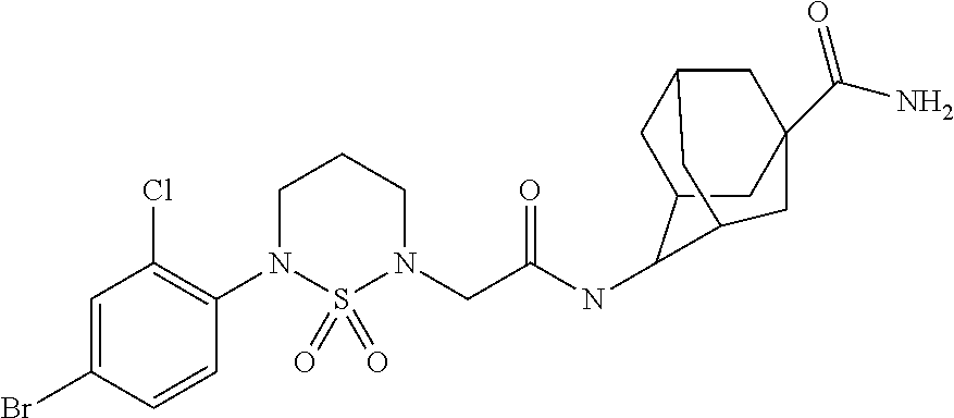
C1=C(Br)C=CC(N2S(=O)(=O)N(CC(NC3C4CC5CC(C(=O)N)(CC3C5)C4)=O)CCC2)=C1Cl
